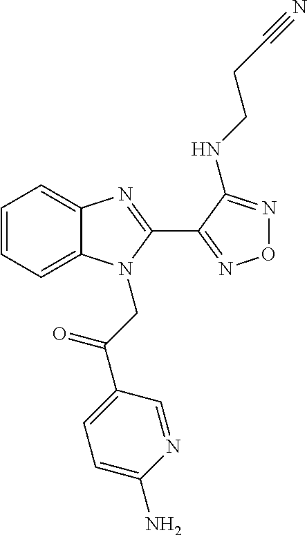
C1=CC=C2C(=C1)N=C(C1=NON=C1NCCC#N)N2CC(=O)C1=CC=C(N)N=C1
